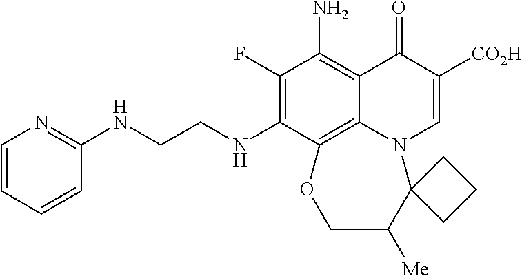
C1(F)=C(NCCNC2=NC=CC=C2)C2=C3C(=C1N)C(=O)C([CO2H])=CN3C1(C([Me])CO2)CCC1
